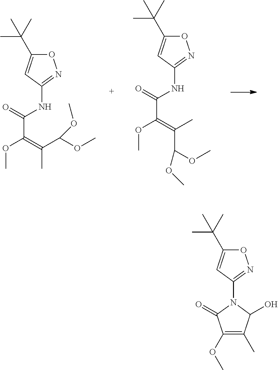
O1C(C(C)(C)C)=CC(NC(C(OC)=C(C)C(OC)OC)=O)=N1.O1C(C(C)(C)C)=CC(NC(C(OC)=C(C(OC)OC)C)=O)=N1.O1C(C(C)(C)C)=CC(N2C(=O)C(OC)=C(C)C2O)=N1
